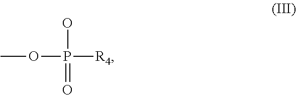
O(P([R4])(O)=O)C
